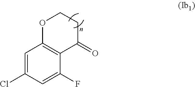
C1=C(Cl)C=C(F)C2=C1OCCC2=O
